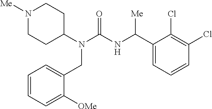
N1([Me])CCC(N(C(NC(C2=CC=CC(Cl)=C2Cl)[Me])=O)CC2=CC=CC=C2[OMe])CC1
